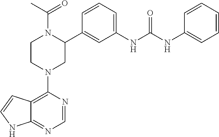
C12=C(N3CC(C4=CC(NC(NC5=CC=CC=C5)=O)=CC=C4)N(C(C)=O)CC3)N=CN=C1NC=C2
